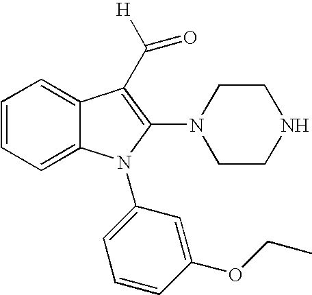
C1=CC=C2C(=C1)C(C([H])=O)=C(N1CCNCC1)N2C1=CC=CC(OCC)=C1
